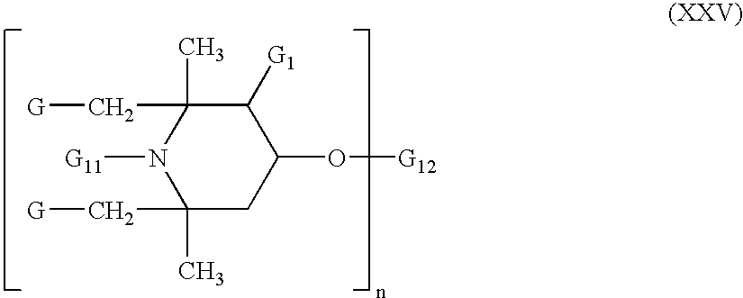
C1(C[G])(C)CC(O[G12])C([G1])C(C[G])(C)N1[G11]
